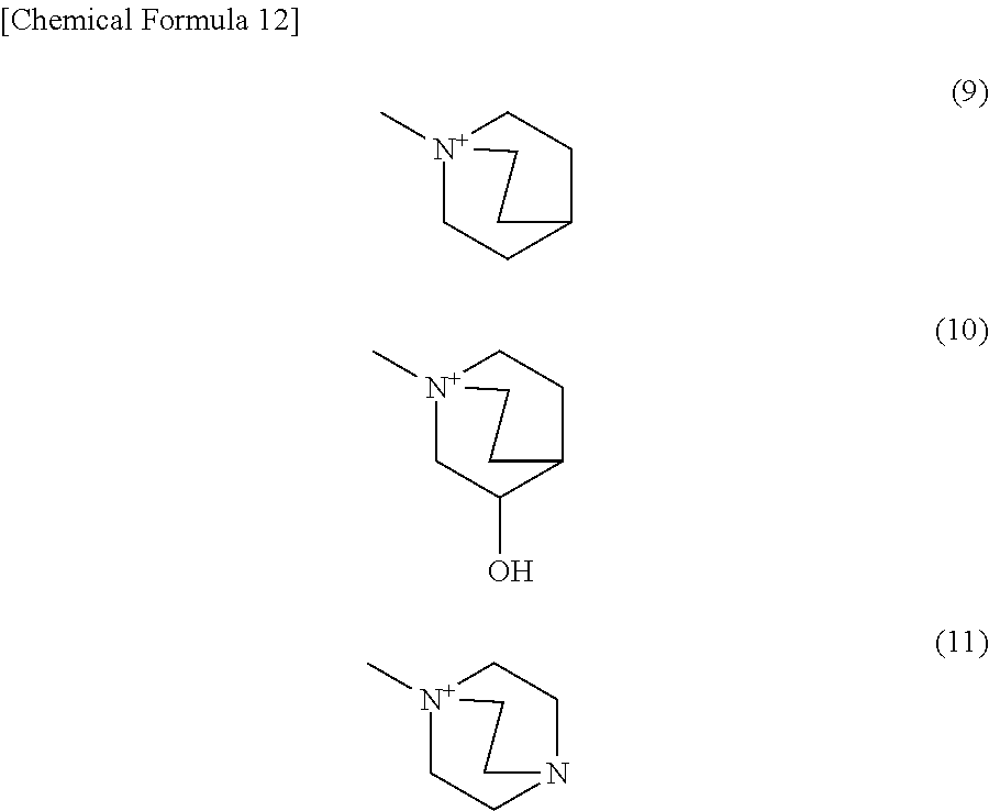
C1C[N+]2(C)CCC1CC2.C1(O)C[N+]2(C)CCC1CC2.C1C[N+]2(C)CCN1CC2
